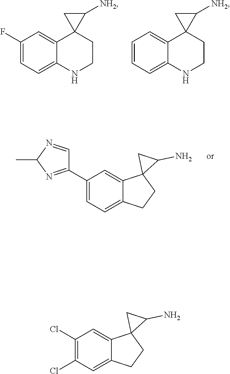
C1(F)=CC=C2C(=C1)C1(CCN2)C([NH2])C1.C1=CC=C2C(=C1)C1(CCN2)C([NH2])C1.C1(C2=NC(C)N=C2)=CC=C2C(=C1)C1(CC2)C(N)C1.C1(Cl)=C(Cl)C=C2C(=C1)C1(CC2)C(N)C1
